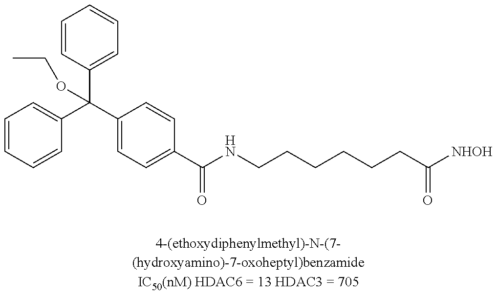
C1=CC=CC(C(C2=CC=C(C(NCCCCCCC([NHOH])=O)=O)C=C2)(C2=CC=CC=C2)OCC)=C1
